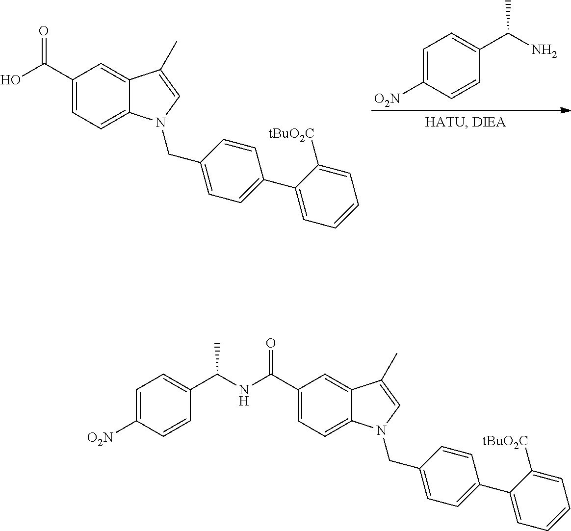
OC(C1=CC=C2C(=C1)C(C)=CN2CC1=CC=C(C2=CC=CC=C2[tBuO2C])C=C1)=O.C1=C([O2N])C=CC(C(N)C)=C1.C1=C([O2N])C=CC(C(NC(C2=CC=C3C(=C2)C(C)=CN3CC2=CC=C(C3=CC=CC=C3[tBuO2C])C=C2)=O)C)=C1
